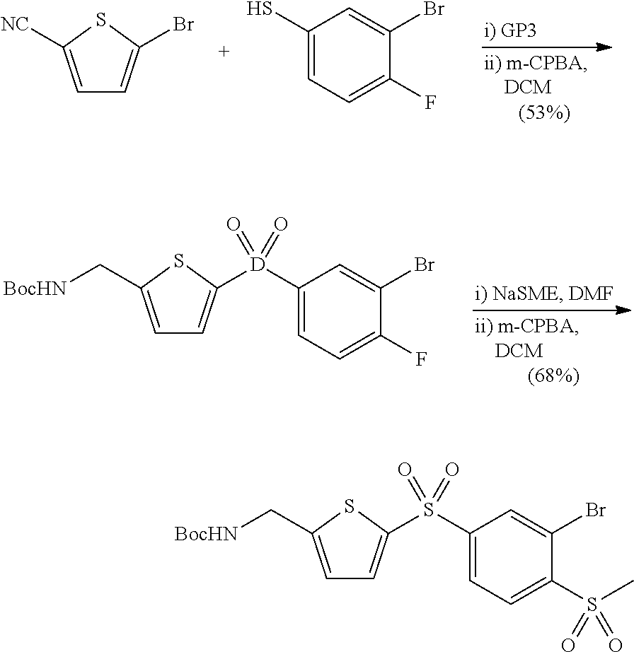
C1(S(=O)(=O)C2=CC=C(C[BocHN])S2)=CC=C(S(C)(=O)=O)C(Br)=C1.C1([D](=O)(=O)C2=CC=C(C[BocHN])S2)=CC=C(F)C(Br)=C1.C1=C([NC])SC(Br)=C1.C1(S)=CC=C(F)C(Br)=C1
